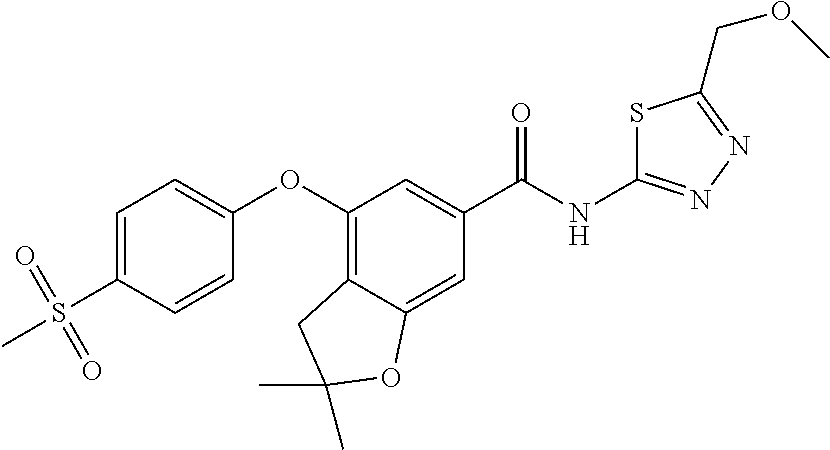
C1=C(S(C)(=O)=O)C=CC(OC2=C3C(=CC(C(NC4=NN=C(COC)S4)=O)=C2)OC(C)(C)C3)=C1
